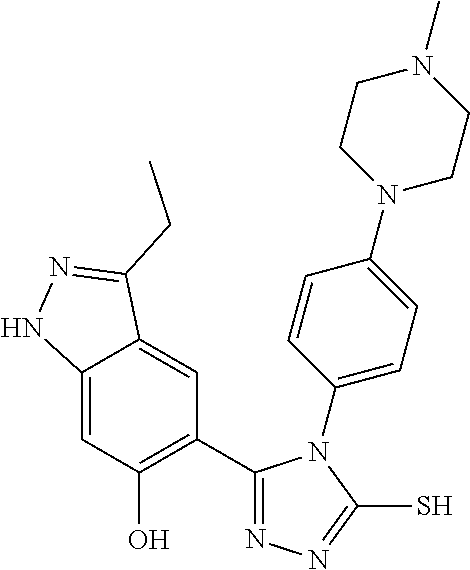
C12=CC(O)=C(C3=NN=C(S)N3C3=CC=C(N4CCN(C)CC4)C=C3)C=C1C(CC)=NN2
